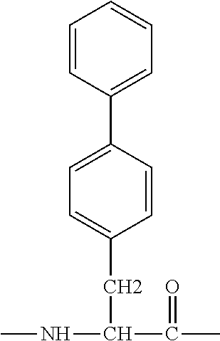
C1=CC(C2=CC=C(CC(C(C)=O)NC)C=C2)=CC=C1
